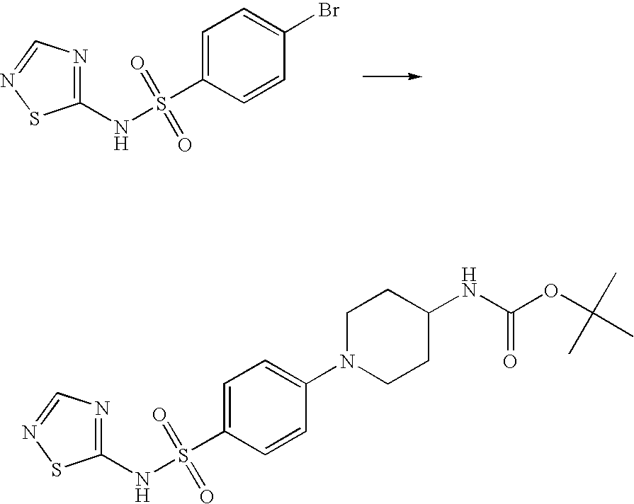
C1=CC(S(NC2=NC=NS2)(=O)=O)=CC=C1Br.C1=CC(S(NC2=NC=NS2)(=O)=O)=CC=C1N1CCC(NC(OC(C)(C)C)=O)CC1
